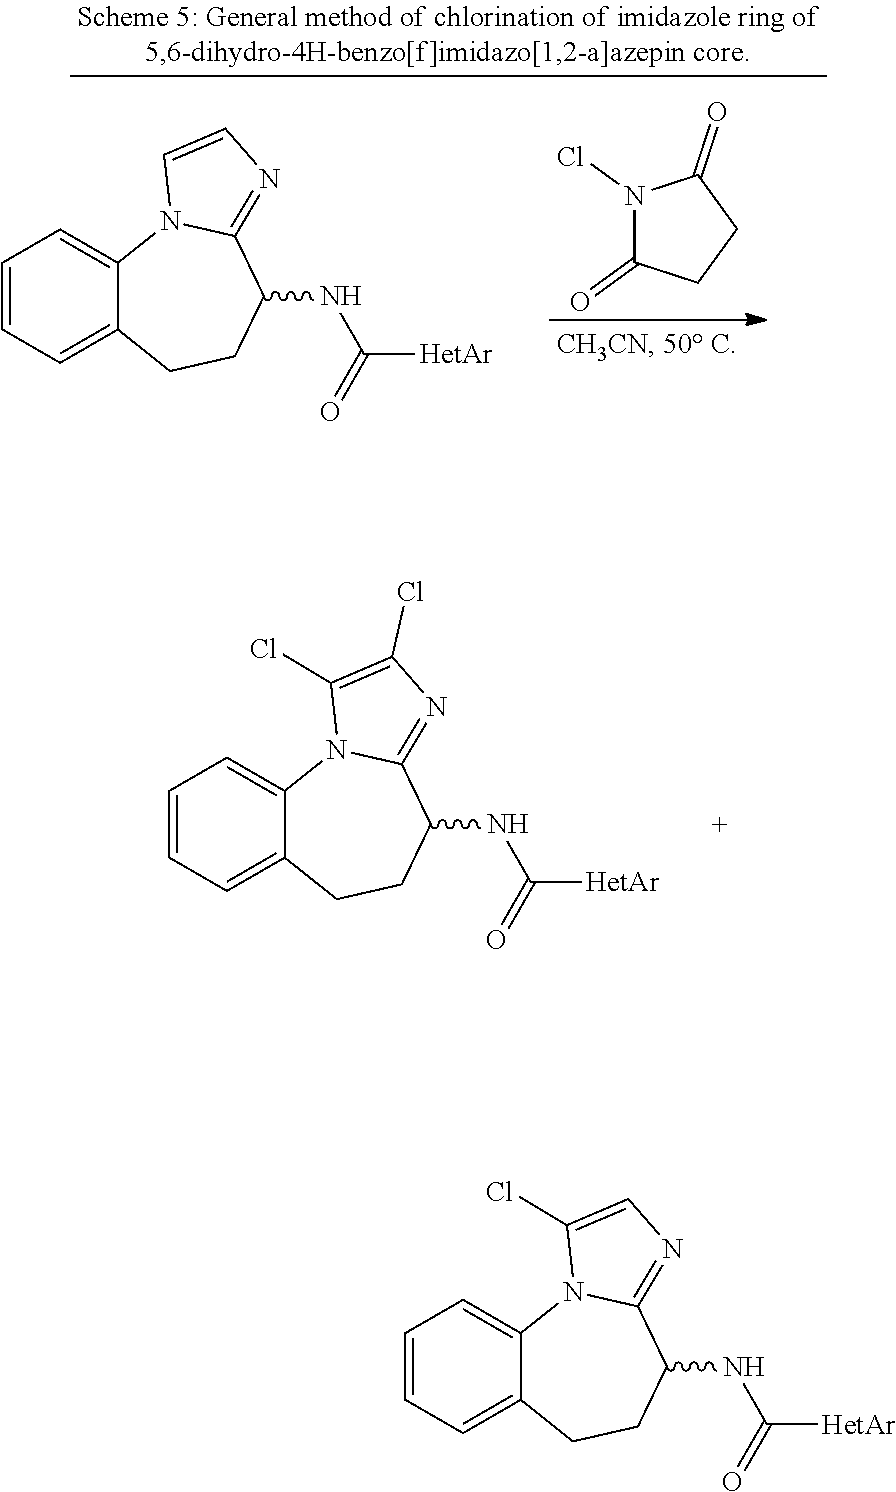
C1=CC=C2C(=C1)N1C(=NC(Cl)=C1Cl)C(NC([HetAr])=O)CC2.N1(Cl)C(=O)CCC1=O.C1=CC=C2C(=C1)N1C(=NC=C1)C(NC([HetAr])=O)CC2.C1=CC=C2C(=C1)N1C(=NC=C1Cl)C(NC([HetAr])=O)CC2
